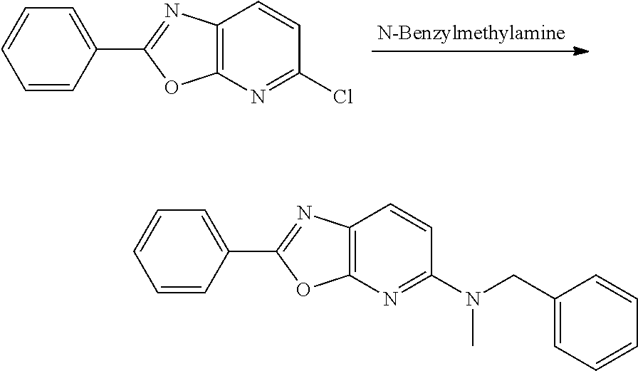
C1=CC=CC(C2=NC3=C(N=C(Cl)C=C3)O2)=C1.C1=CC=CC(C2=NC3=C(N=C(N(CC4=CC=CC=C4)C)C=C3)O2)=C1
